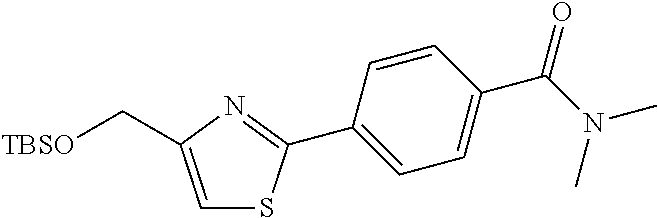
[TBSO]CC1=CSC(C2=CC=C(C(N(C)C)=O)C=C2)=N1
